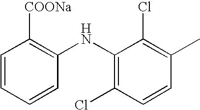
C1=CC=CC(NC2=C(Cl)C=CC(C)=C2Cl)=C1[COONa]
